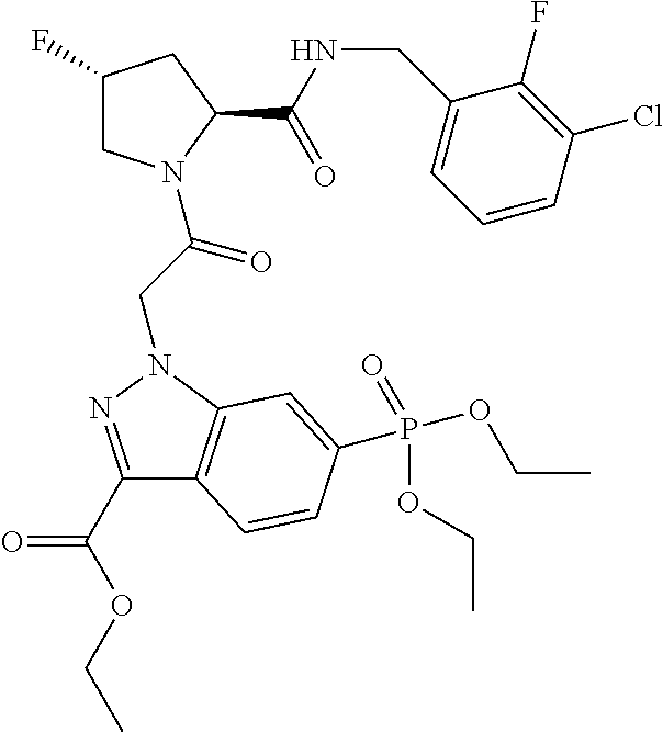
C1(F)CN(C(=O)CN2C3=C(C(C(OCC)=O)=N2)C=CC(P(=O)(OCC)OCC)=C3)C(C(NCC2=CC=CC(Cl)=C2F)=O)C1
